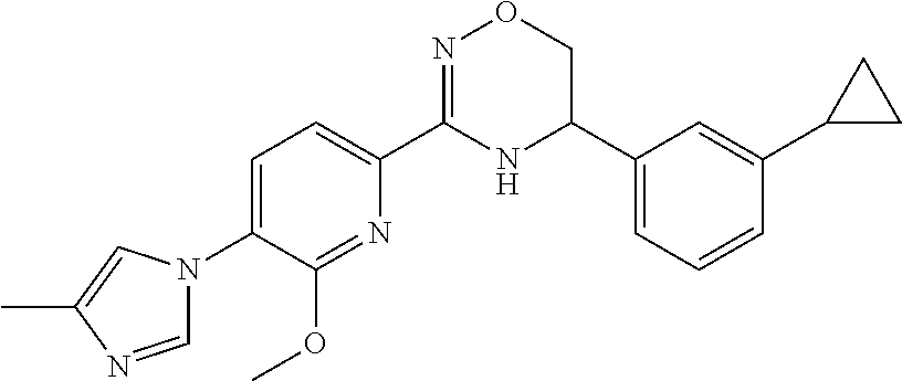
C1=C(N2C=NC(C)=C2)C(OC)=NC(C2=NOCC(C3=CC=CC(C4CC4)=C3)N2)=C1
